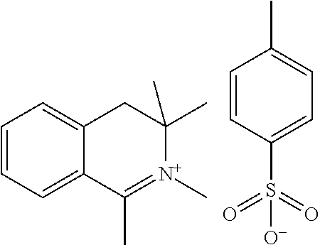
C1=CC=C2C(=C1)CC(C)(C)[N+](C)=C2C.C1=CC(C)=CC=C1S(=O)(=O)[O-]
